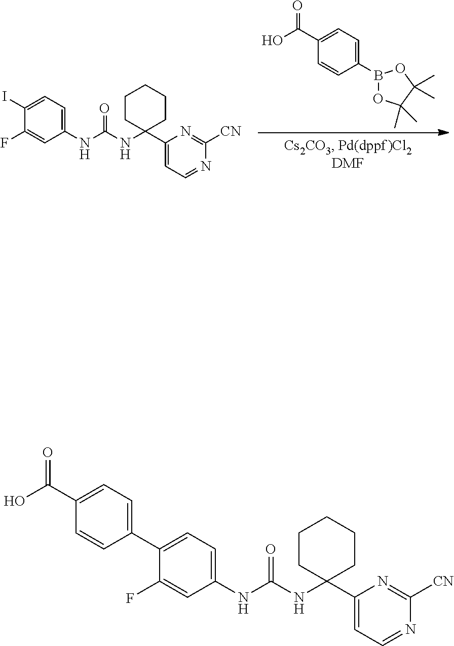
C1(B2OC(C)(C)C(C)(C)O2)=CC=C(C(O)=O)C=C1.N(C(=O)NC1=CC=C(I)C(F)=C1)C1(C2=CC=NC([CN])=N2)CCCCC1.N(C(=O)NC1=CC=C(C2=CC=C(C(O)=O)C=C2)C(F)=C1)C1(C2=CC=NC([CN])=N2)CCCCC1
